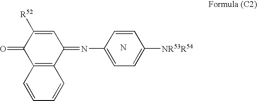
C1([R52])=CC(=NC2=CC=C([NR53R54])C=C2)C2=C(C1=O)C=CC=C2.N
